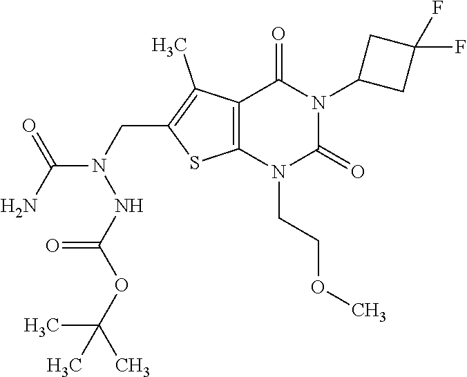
C12=C(N(CCOC)C(=O)N(C3CC(F)(F)C3)C1=O)SC(CN(C(N)=O)NC(OC(C)(C)C)=O)=C2C
